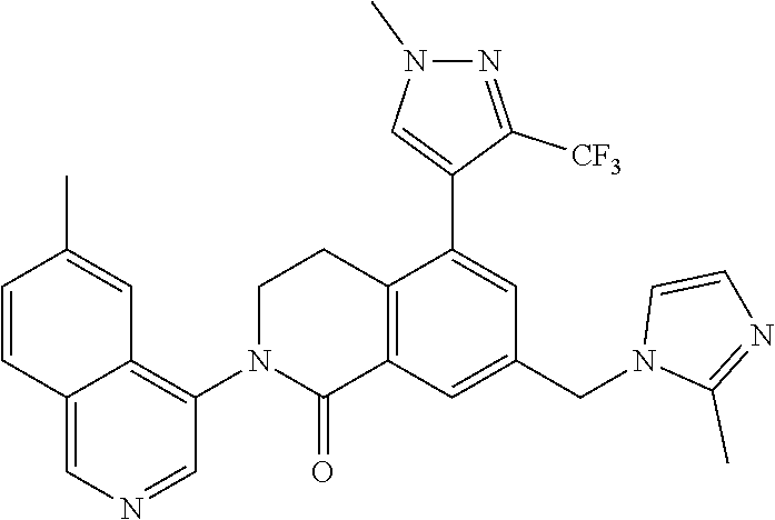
C1=CC2=CN=CC(N3C(=O)C4=C(CC3)C(C3=CN(C)N=C3[CF3])=CC(CN3C(C)=NC=C3)=C4)=C2C=C1C
